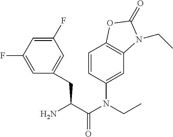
C1=CC(N(C(C(CC2=CC(F)=CC(F)=C2)N)=O)CC)=CC2=C1OC(=O)N2CC
